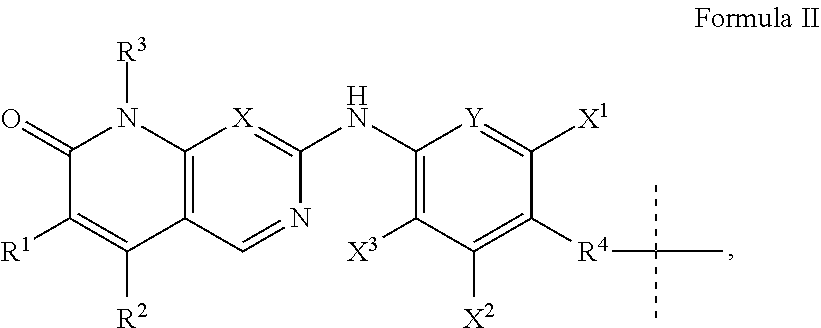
C1(=O)C([R1])=C([R2])C2=C(N1[R3])[X]=C(NC1=C([X3])C([X2])=C([R4]C(C)(C)C)C([X1])=[Y]1)N=C2
